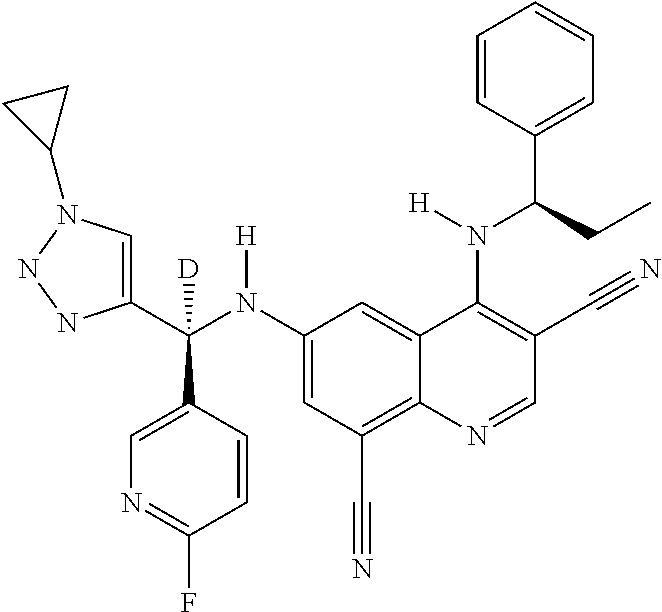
C1(N(C(C2=CN(C3CC3)NN2)(C2=CN=C(F)C=C2)[D])[H])=CC(C#N)=C2C(=C1)C(N(C(C1=CC=CC=C1)CC)[H])=C(C#N)C=N2
